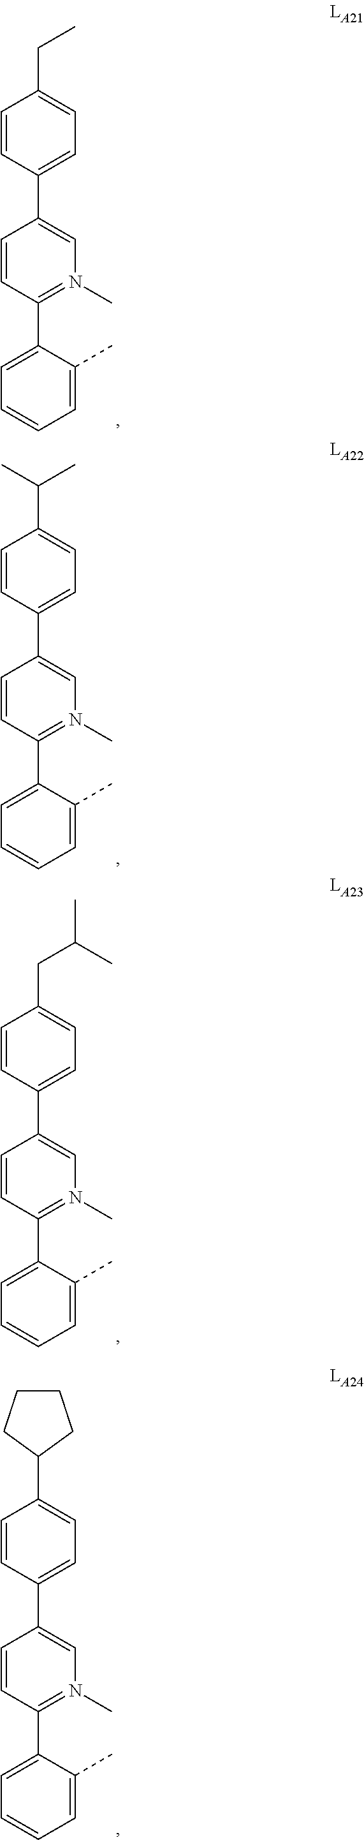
C1=CC(C2=CC=CC=C2C)=N(C)C=C1C1=CC=C(CC)C=C1.C1=CC(C2=CC=CC=C2C)=N(C)C=C1C1=CC=C(C(C)C)C=C1.C1=CC(C2=CC=CC=C2C)=N(C)C=C1C1=CC=C(CC(C)C)C=C1.C1=CC(C2=CC=CC=C2C)=N(C)C=C1C1=CC=C(C2CCCC2)C=C1
